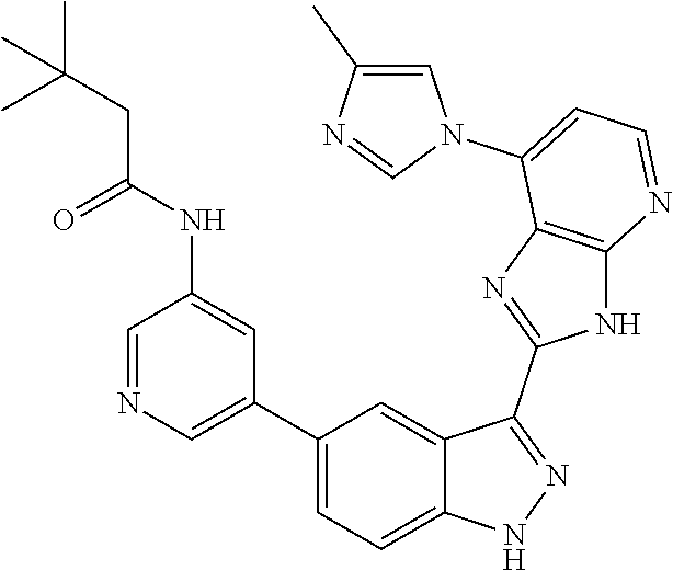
C1=NC=C(C2=CC=C3C(=C2)C(C2=NC4=C(N2)N=CC=C4N2C=C(C)N=C2)=NN3)C=C1NC(CC(C)(C)C)=O
